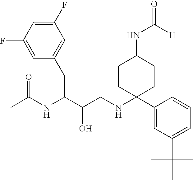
C1(F)=CC(F)=CC(CC(C(CNC2(C3=CC(C(C)(C)C)=CC=C3)CCC(NC(=O)[H])CC2)O)NC(C)=O)=C1
